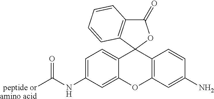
C12=CC=C(NC([peptide oramino acid])=O)C=C1OC1=C(C=CC(N)=C1)C21OC(=O)C2=C1C=CC=C2
